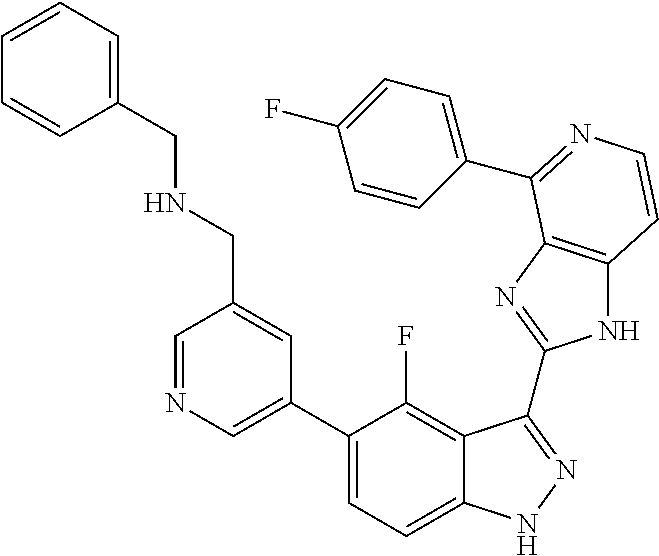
C1=C(C2=CC=C3C(=C2F)C(C2=NC4=C(N2)C=CN=C4C2=CC=C(F)C=C2)=NN3)C=C(CNCC2=CC=CC=C2)C=N1
